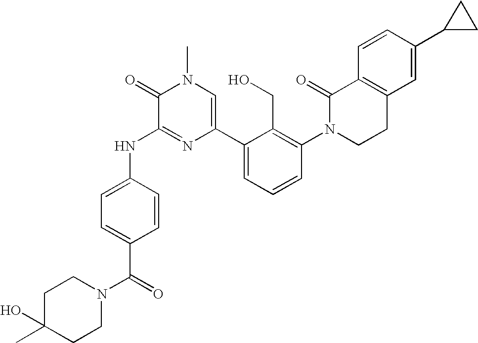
N(C1=NC(C2=CC=CC(N3CCC4=C(C3=O)C=CC(C3CC3)=C4)=C2CO)=CN(C)C1=O)C1=CC=C(C(=O)N2CCC(C)(O)CC2)C=C1
